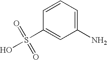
C1(N)=CC=CC(S(O)(=O)=O)=C1
